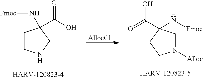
C1CNCC1(C(O)=O)N[Fmoc].[AllocCl].N1([Alloc])CC(N[Fmoc])(C(=O)O)CC1
